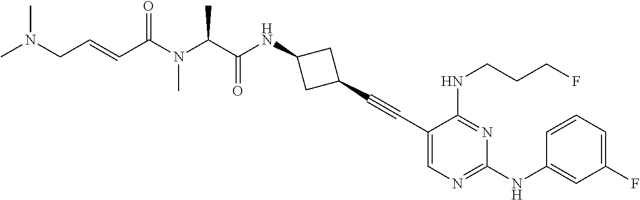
C1(C#CC2=CN=C(NC3=CC(F)=CC=C3)N=C2NCCCF)CC(NC(C(N(C(C=CCN(C)C)=O)C)C)=O)C1
